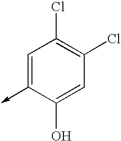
C1=C(->C)C(O)=CC(Cl)=C1Cl
